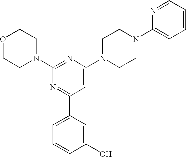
C1(N2CCOCC2)=NC(N2CCN(C3=CC=CC=N3)CC2)=CC(C2=CC=CC(O)=C2)=N1
